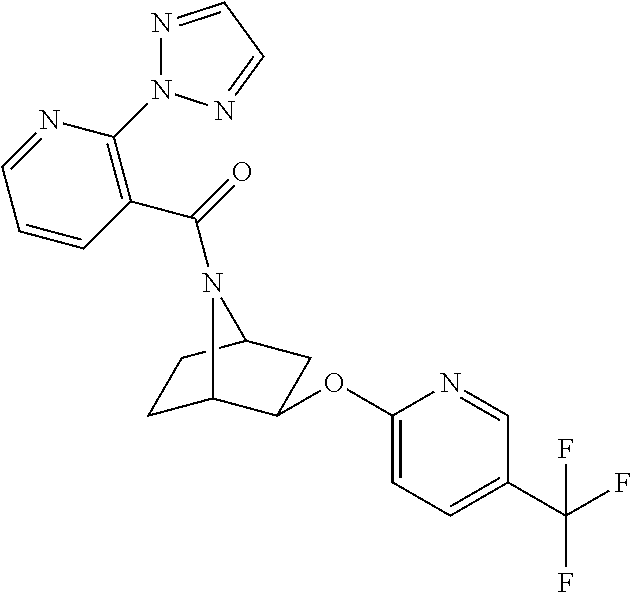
N1=CC=NN1C1=C(C(=O)N2C3CCC2CC3OC2=CC=C(C(F)(F)F)C=N2)C=CC=N1
